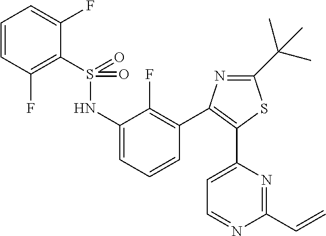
C1=CC=C(F)C(S(=O)(NC2=CC=CC(C3=C(C4=CC=NC(C=C)=N4)SC(C(C)(C)C)=N3)=C2F)=O)=C1F
